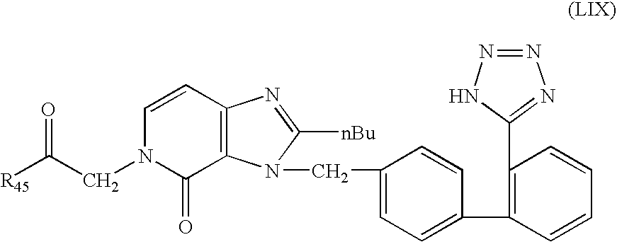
C12=C(C=CN(CC([R45])=O)C1=O)N=C([nBu])N2CC1=CC=C(C2=C(C3=NN=NN3)C=CC=C2)C=C1
